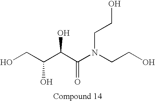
OCC(C(C(N(CCO)CCO)=O)O)O
